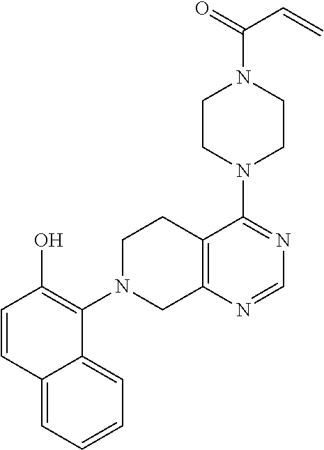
C12=C(N=CN=C1N1CCN(C(C=C)=O)CC1)CN(C1=C(O)C=CC3=CC=CC=C13)CC2
